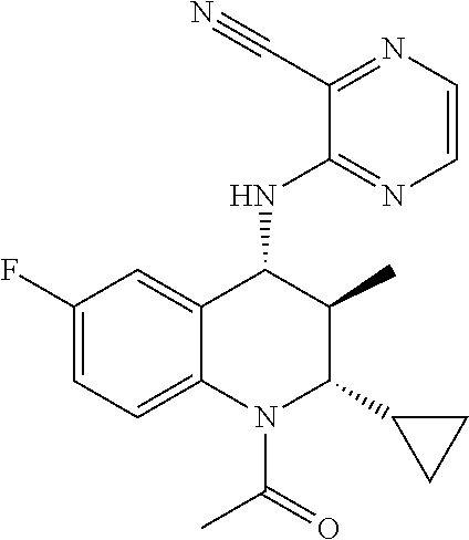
FC1=CC=C2C(=C1)C(NC1=NC=CN=C1C#N)C(C)C(C1CC1)N2C(=O)C
